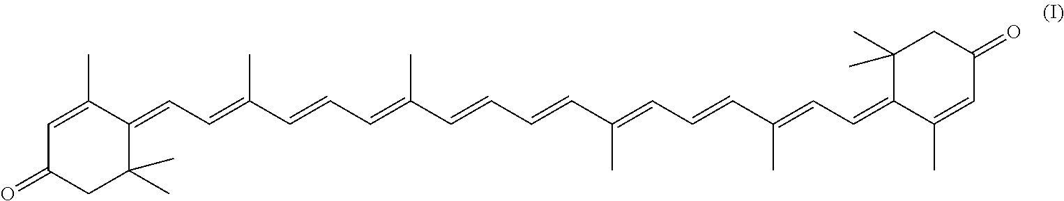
C1=C(C)C(=CC=C(C=CC=C(C=CC=CC(=CC=CC(=CC=C2C(C)=CC(=O)CC2(C)C)C)C)C)C)C(C)(C)CC1=O
